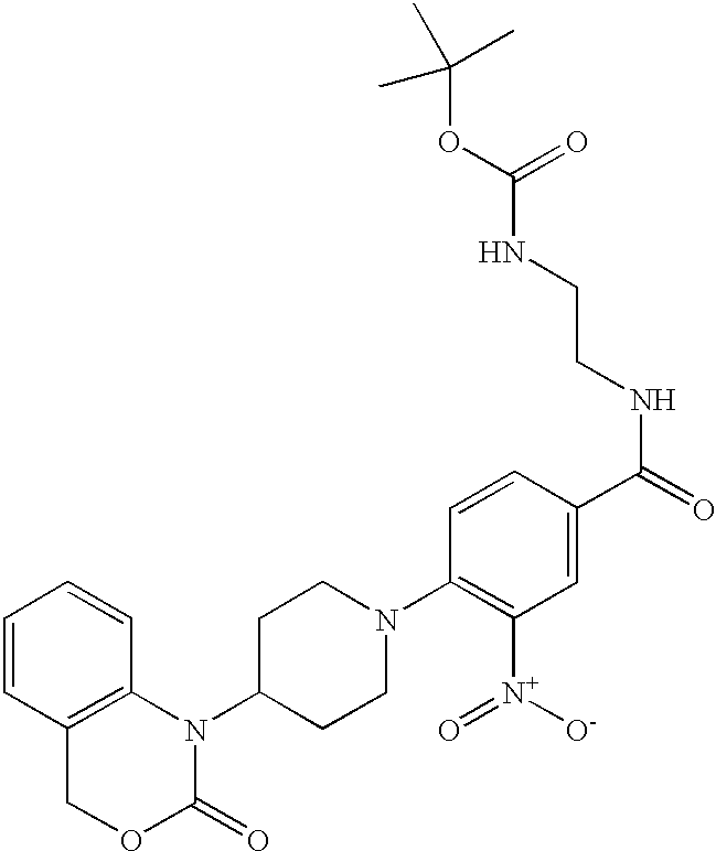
C1=CC2=C(C=C1)N(C1CCN(C3=C([N+](=O)[O-])C=C(C(=O)NCCNC(OC(C)(C)C)=O)C=C3)CC1)C(=O)OC2
